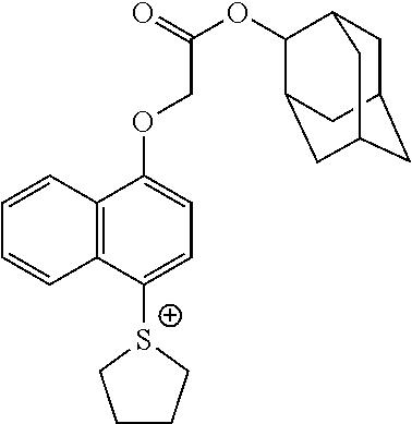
[S+]1(C2=CC=C(OCC(=O)OC3C4CC5CC(CC3C5)C4)C3=C2C=CC=C3)CCCC1
